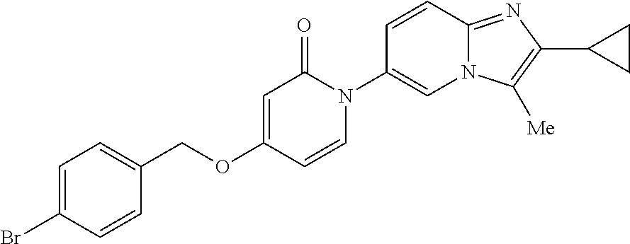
C(OC1=CC(=O)N(C2=CN3C(=NC(C4CC4)=C3[Me])C=C2)C=C1)C1=CC=C(Br)C=C1
